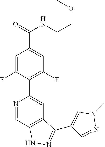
N1=CC2=C(C=C1C1=C(F)C=C(C(NCCOC)=O)C=C1F)C(C1=CN(C)N=C1)=NN2
